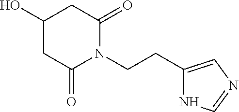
C1(CCN2C(=O)CC(O)CC2=O)=CN=CN1
